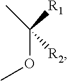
COC(C)([R1])[R2]
